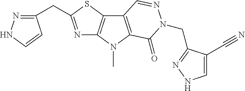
N1=C(CC2=NNC=C2)SC2=C1N(C)C1=C2C=NN(CC2=NNC=C2C#N)C1=O
